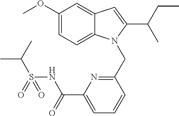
C1(OC)=CC=C2C(=C1)C=C(C(C)CC)N2CC1=NC(C(NS(C(C)C)(=O)=O)=O)=CC=C1
